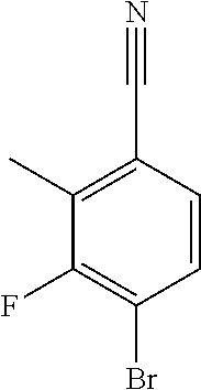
C1(C#N)=C(C)C(F)=C(Br)C=C1
